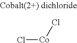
Cl[Co]Cl
